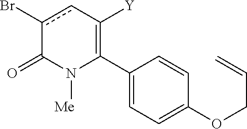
C1(C2=C([Y])cc(Br)C(=O)N2[Me])=CC=C(OCC=C)C=C1
